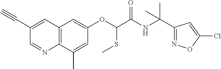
C1(C#C)=CC2=C(N=C1)C(C)=CC(OC(SC)C(NC(C1=NOC(Cl)=C1)(C)C)=O)=C2
